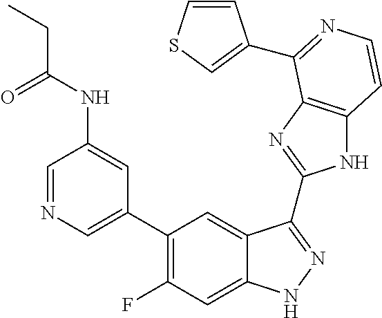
C1=C(C2=C(F)C=C3C(=C2)C(C2=NC4=C(N2)C=CN=C4C2=CSC=C2)=NN3)C=C(NC(=O)CC)C=N1
